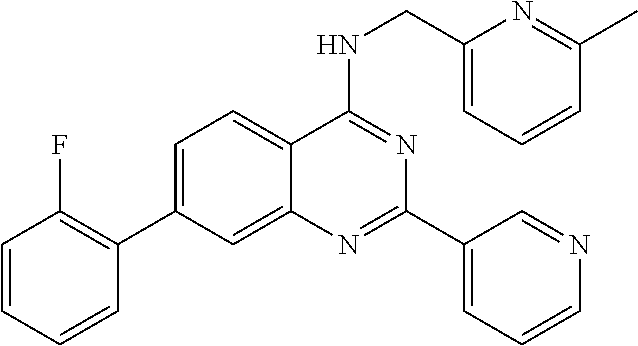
C1=C(C2=C(F)C=CC=C2)C=C2C(=C1)C(NCC1=CC=CC(C)=N1)=NC(C1=CC=CN=C1)=N2
